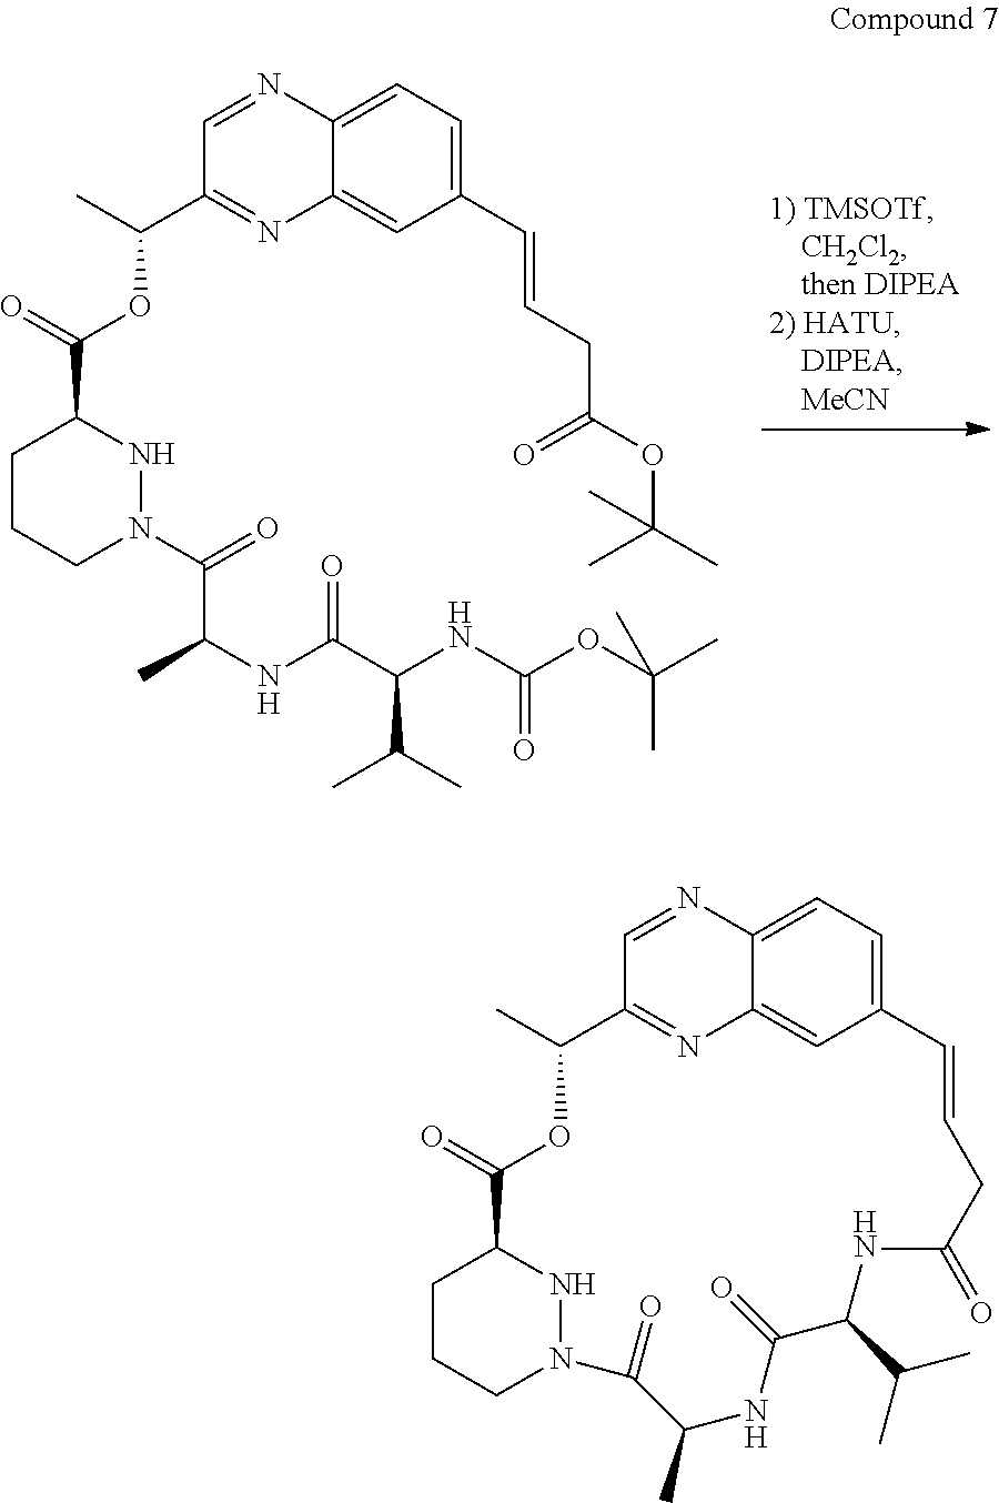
C1CCN(C(=O)C(C)NC(C(NC(OC(C)(C)C)=O)C(C)C)=O)NC1C(=O)OC(C1=NC2=CC(C=CCC(OC(C)(C)C)=O)=CC=C2N=C1)C.C1CCN2NC1C(=O)OC(C)C1=NC3=CC(=CC=C3N=C1)C=CCC(=O)NC(C(C)C)C(=O)NC(C)C2=O
